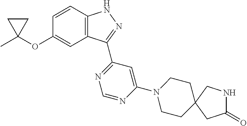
C1C(C)(OC2=CC3=C(C=C2)NN=C3C2=NC=NC(N3CCC4(CC3)CNC(=O)C4)=C2)C1
